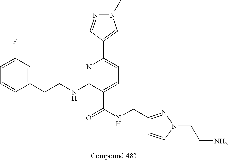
C1=CC(CCNC2=NC(C3=CN(C)N=C3)=CC=C2C(NCC2=NN(CCN)C=C2)=O)=CC(F)=C1
